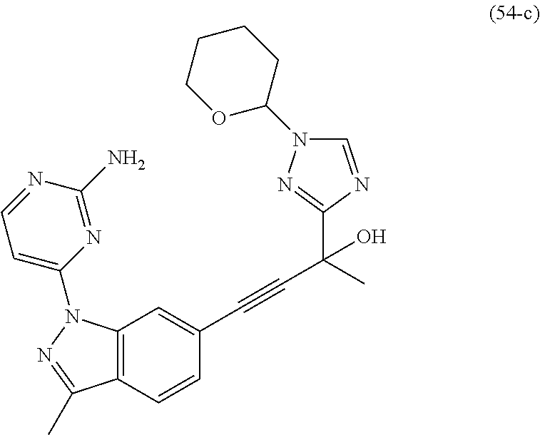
C12=C(C=CC(C#CC(O)(C3=NN(C4CCCCO4)C=N3)C)=C1)C(C)=NN2C1=CC=NC(N)=N1
